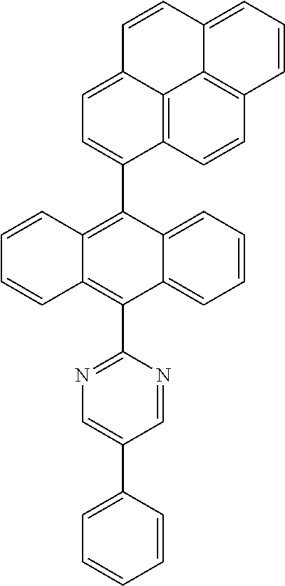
C1=CC=C2C(=C1)C(C1=NC=C(C3=CC=CC=C3)C=N1)=C1C(=C2C2=CC=C3C4=C2C=CC2=C4C(=CC=C2)C=C3)C=CC=C1
